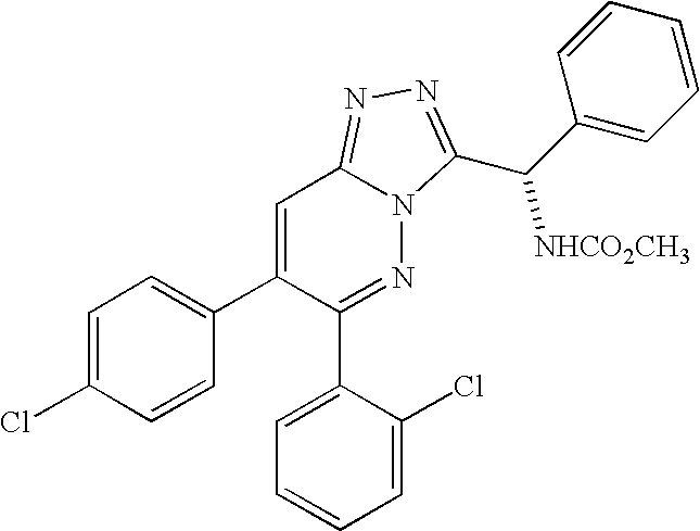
C1=C(Cl)C=CC(C2=CC3=NN=C(C(C4=CC=CC=C4)[NHCO2CH3])N3N=C2C2=CC=CC=C2Cl)=C1
